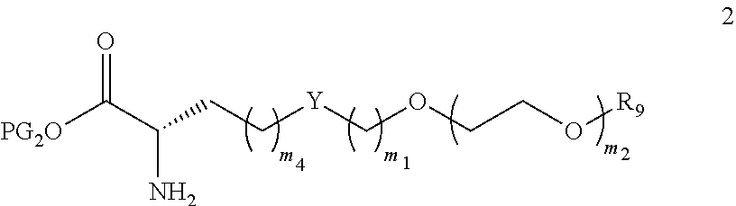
C(C(CC[Y]COCCO[R9])N)([PG2O])=O
